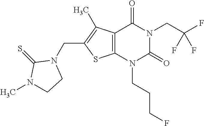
C12=C(N(CCCF)C(=O)N(CC(F)(F)F)C1=O)SC(CN1C(=S)N(C)CC1)=C2C
